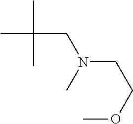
C(C(C)(C)C)N(CCOC)C
